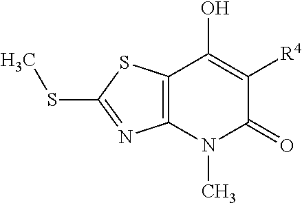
C12=C(N(C)C(=O)C([R4])=C1O)N=C(SC)S2
